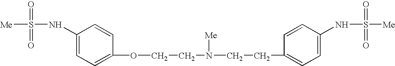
C1(NS([Me])(=O)=O)=CC=C(OCCN(CCC2=CC=C(NS([Me])(=O)=O)C=C2)[Me])C=C1
